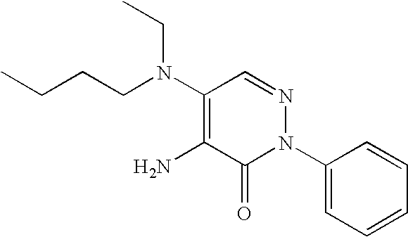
C1(N2N=CC(N(CCCC)CC)=C(N)C2=O)=CC=CC=C1
